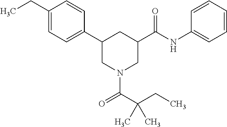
C1(CC)=CC=C(C2CN(C(C(CC)(C)C)=O)CC(C(NC3=CC=CC=C3)=O)C2)C=C1
